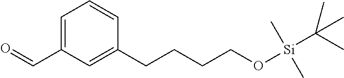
C1=C(C=O)C=C(CCCCO[Si](C(C)(C)C)(C)C)C=C1
